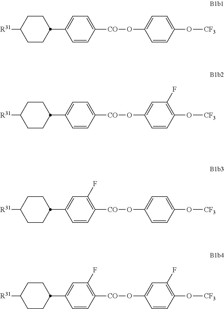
[R31]C1CCC(C2=CC=C([CO]OC3=CC=C(O[CF3])C=C3)C=C2)CC1.[R31]C1CCC(C2=CC=C([CO]OC3=CC(F)=C(O[CF3])C=C3)C=C2)CC1.[R31]C1CCC(C2=CC(F)=C([CO]OC3=CC=C(O[CF3])C=C3)C=C2)CC1.[R31]C1CCC(C2=CC(F)=C([CO]OC3=CC(F)=C(O[CF3])C=C3)C=C2)CC1
